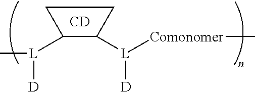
C1([L](C)[D])C([L]([Comonomer]C)[D])CC1.[CD]
